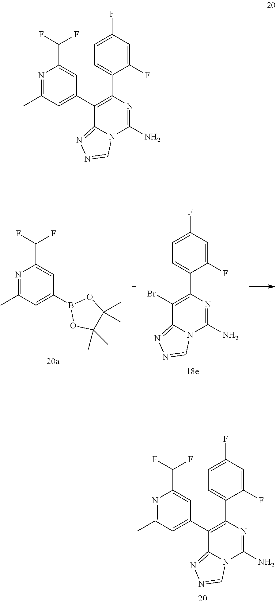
N12C=NN=C1C(C1=CC(C)=NC(C(F)F)=C1)=C(C1=CC=C(F)C=C1F)N=C2N.N12C=NN=C1C(C1=CC(C)=NC(C(F)F)=C1)=C(C1=CC=C(F)C=C1F)N=C2N.C1=NN=C2N1C(N)=NC(C1=CC=C(F)C=C1F)=C2Br.C1(C)(C)C(C)(C)OB(C2=CC(C)=NC(C(F)F)=C2)O1
